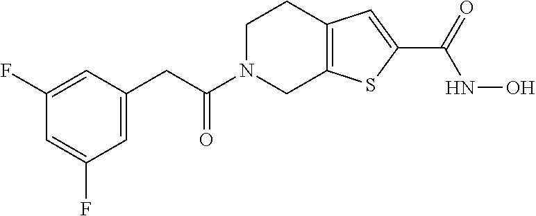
N1(C(CC2=CC(F)=CC(F)=C2)=O)CC2=C(CC1)C=C(C(=O)NO)S2
